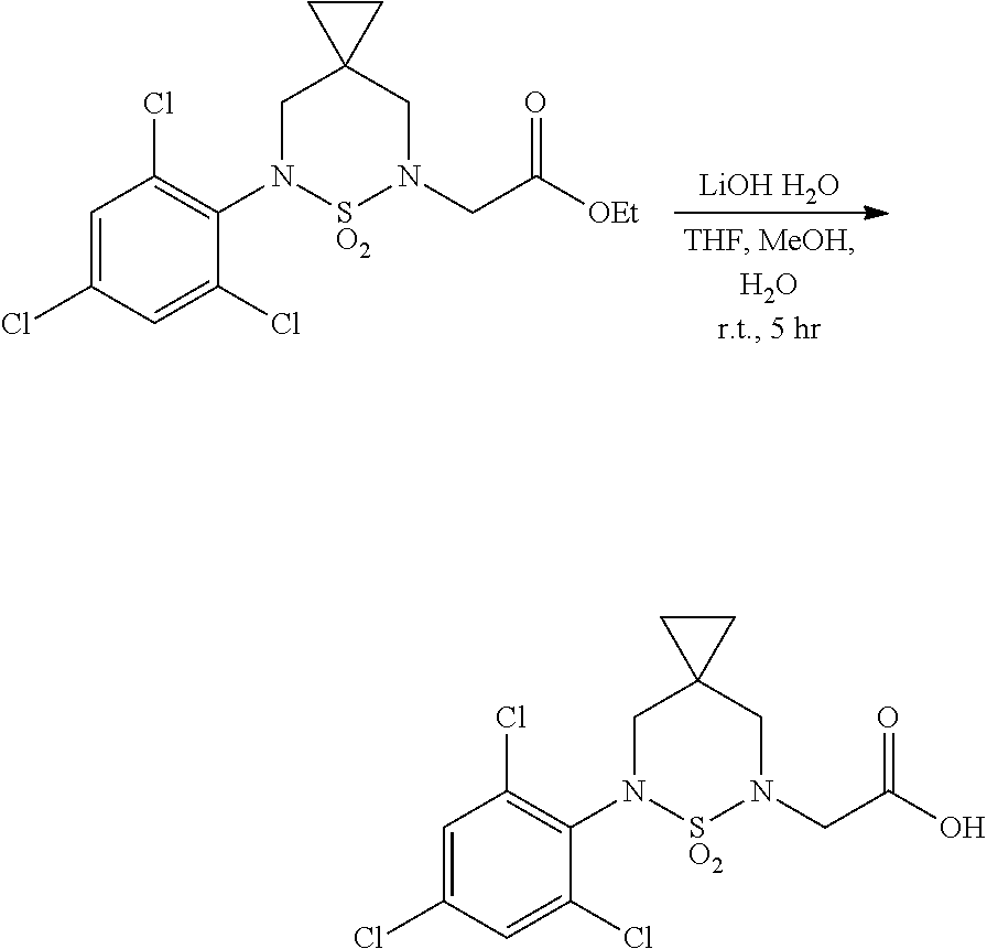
C1=C(Cl)C=C(Cl)C(N2[SO2]N(CC([OEt])=O)CC3(C2)CC3)=C1Cl.[LiOH H2O].C1=C(Cl)C=C(Cl)C(N2[SO2]N(CC(O)=O)CC3(C2)CC3)=C1Cl
